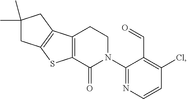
ClC1=C(C=O)C(N2CCC3=C(C2=O)SC2=C3CC(C)(C)C2)=NC=C1
